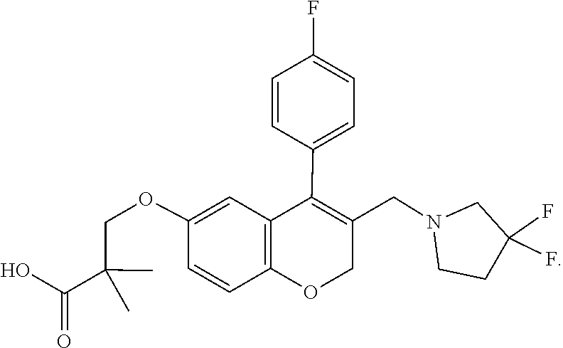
C1CN(CC2=C(C3=CC=C(F)C=C3)C3=C(OC2)C=CC(OCC(C(O)=O)(C)C)=C3)CC1(F)F
